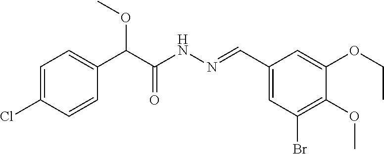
O=C(C(OC)C1=CC=C(Cl)C=C1)NN=CC1=CC(Br)=C(OC)C(OCC)=C1
